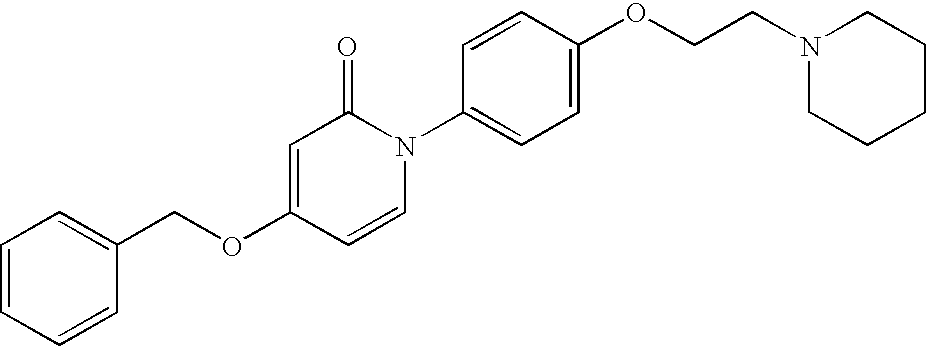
C1=CC=CC(COC2=CC(=O)N(C3=CC=C(OCCN4CCCCC4)C=C3)C=C2)=C1
